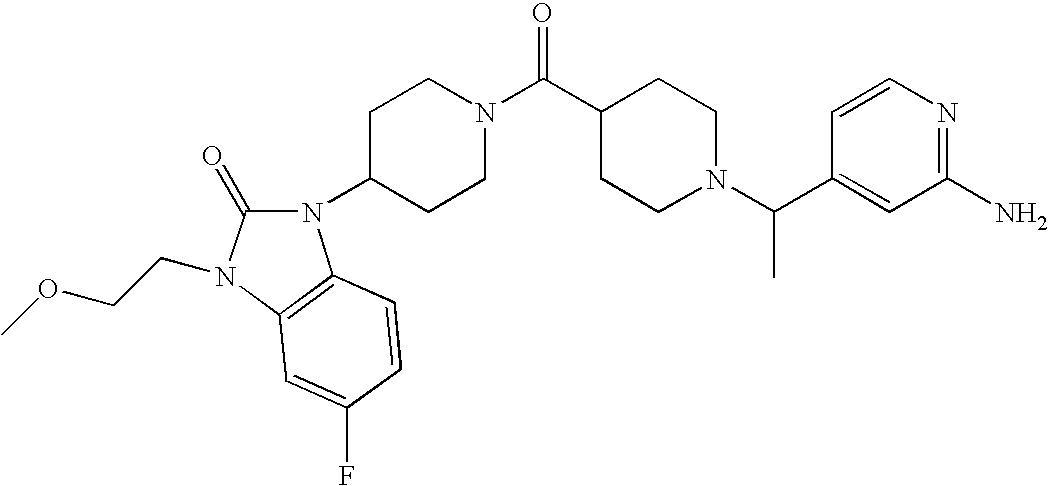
C1(N2C(=O)N(CCOC)C3=C2C=CC(F)=C3)CCN(C(C2CCN(C(C3=CC(N)=NC=C3)C)CC2)=O)CC1
